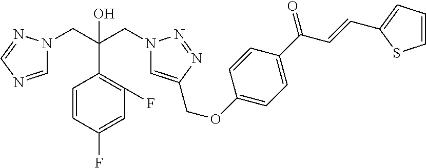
C(C1=C(F)C=C(F)C=C1)(CN1C=C(COC2=CC=C(C(C=CC3=CC=CS3)=O)C=C2)N=N1)(CN1C=NC=N1)O
